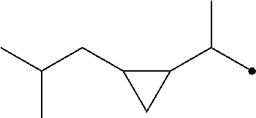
C1(C(C)C)C(CC(C)C)C1
